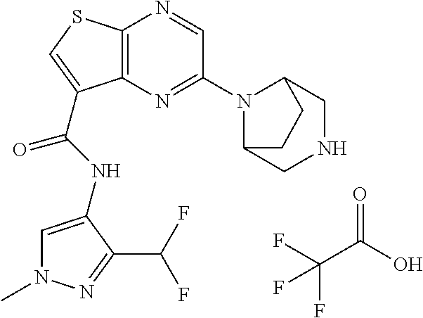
C(C(O)=O)(F)(F)F.C12=C(N=C(N3C4CNCC3CC4)C=N1)C(C(=O)NC1=CN(C)N=C1C(F)F)=CS2
